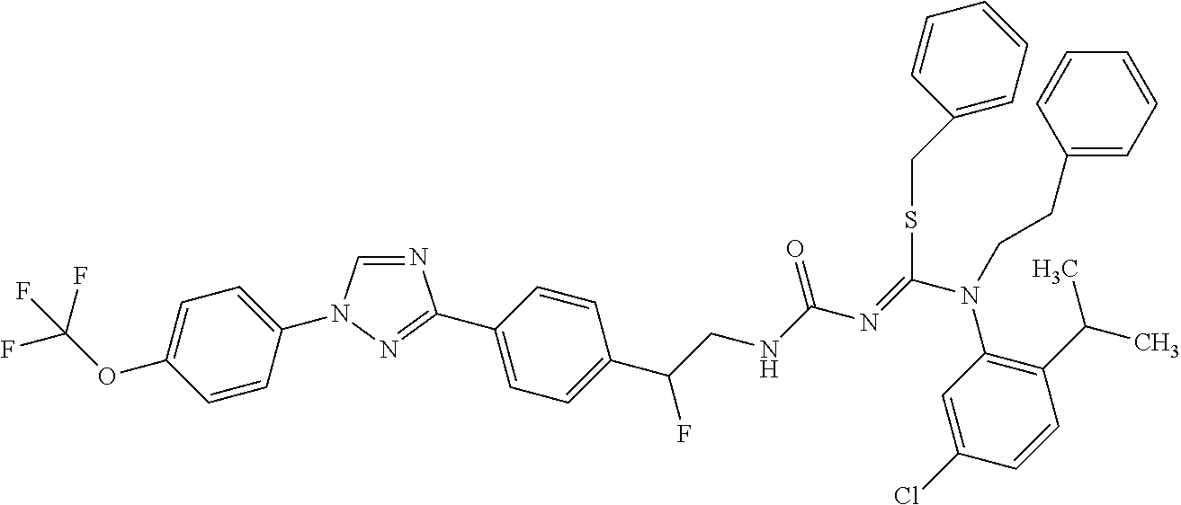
N1=CN(C2=CC=C(OC(F)(F)F)C=C2)N=C1C1=CC=C(C(CNC(N=C(N(C2=C(C(C)C)C=CC(Cl)=C2)CCC2=CC=CC=C2)SCC2=CC=CC=C2)=O)F)C=C1
